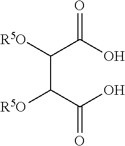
C(C(C(O)=O)[R5O])(C(O)=O)[R5O]
